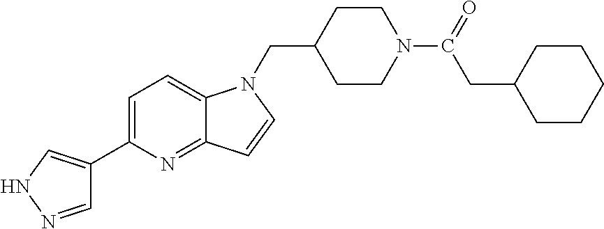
C1=C(C2=CNN=C2)N=C2C(=C1)N(CC1CCN(C(=O)CC3CCCCC3)CC1)C=C2
